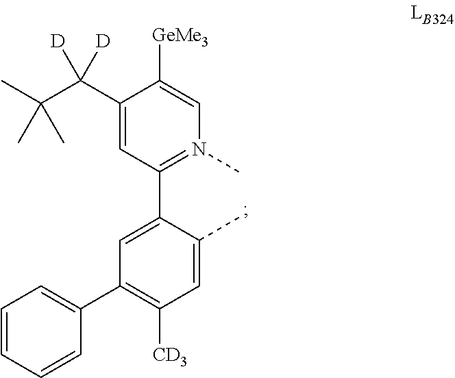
C1(C2=CC(C3=CC=CC=C3)=C([CD3])C=C2C)=N(C)C=C([GeMe3])C(C(C(C)(C)C)([D])[D])=C1
